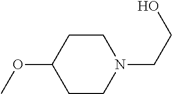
C1CN(CCO)CCC1OC
